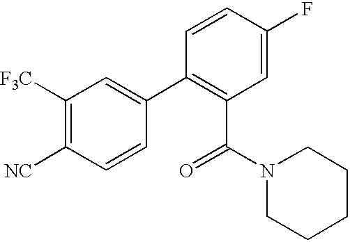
C1([F3C])=C([NC])C=CC(C2=C(C(N3CCCCC3)=O)C=C(F)C=C2)=C1
